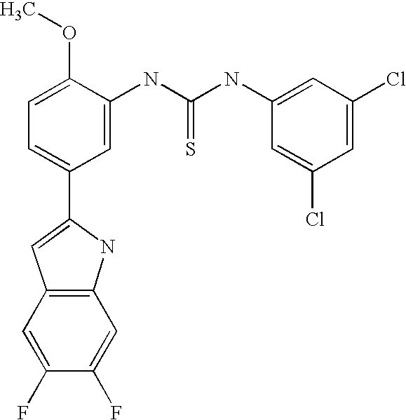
C1(OC)=CC=C(C2=CC3=C(N2)C=C(F)C(F)=C3)C=C1NC(NC1=CC(Cl)=CC(Cl)=C1)=S
